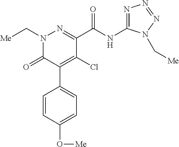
C1(C(NC2=NN=NN2C[Me])=O)=NN(C[Me])C(=O)C(C2=CC=C(O[Me])C=C2)=C1Cl
